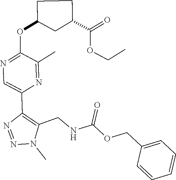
N1=C(OC2CC(C(=O)OCC)CC2)C(C)=NC(C2=C(CNC(OCC3=CC=CC=C3)=O)N(C)N=N2)=C1
